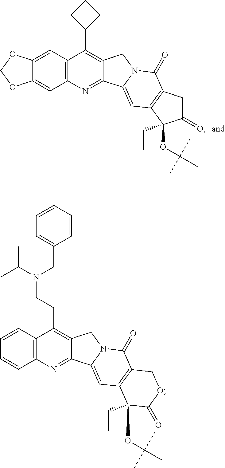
C12=C(C=C3C(=C1)OCO3)C(C1CCC1)=C1C(=N2)C2=CC3=C(C(=O)N2C1)CC(=O)C3(OC(C)(C)C)CC.C12=C(C=CC=C1)C(CCN(CC1=CC=CC=C1)C(C)C)=C1C(=N2)C2=CC3=C(C(=O)N2C1)COC(=O)C3(OC(C)(C)C)CC
